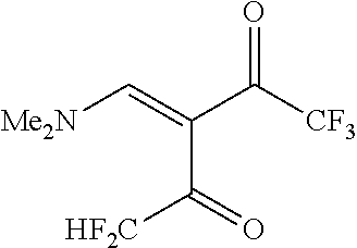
O=C([CF3])C(=C[Me2N])C([HF2C])=O
